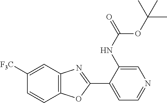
C1([F3C])=CC2=C(C=C1)OC(C1=CC=NC=C1NC(=O)OC(C)(C)C)=N2
